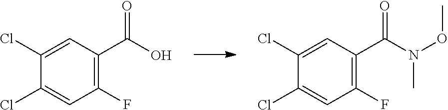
C(=O)(N(OC)C)C1=C(F)C=C(Cl)C(Cl)=C1.C(=O)(O)C1=C(F)C=C(Cl)C(Cl)=C1
